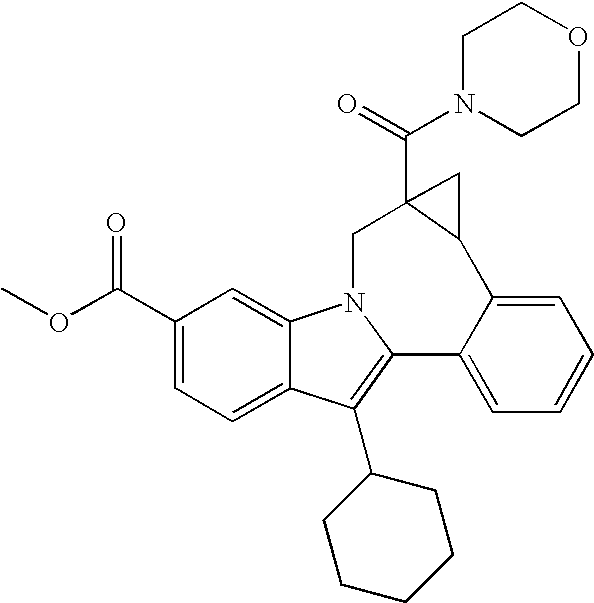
C1(C(OC)=O)=CC=C2C(=C1)N1C(=C2C2CCCCC2)C2=CC=CC=C2C2CC2(C(=O)N2CCOCC2)C1
